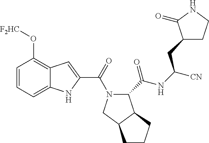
C1=CC=C2C(=C1O[F2HC])C=C(C(=O)N1C(C(NC([CN])CC3CCNC3=O)=O)C3C(C1)CCC3)N2
